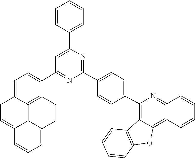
C12=C3C(=C(C4=CC=C(C5=NC(C6=CC=CC=C6)=CC(C6=CC=C7CC=C8C9C7=C6C=CC9=CC=C8)=N5)C=C4)N=C1C=CC=C2)C1=C(O3)C=CC=C1
